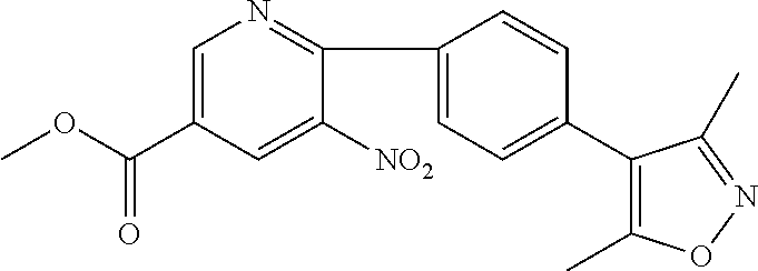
C1(C2=NC=C(C(OC)=O)C=C2[NO2])=CC=C(C2=C(C)ON=C2C)C=C1
